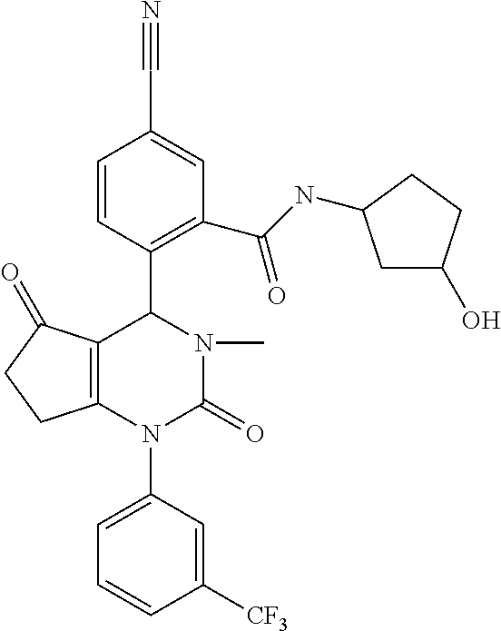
N#CC1=CC(C(NC2CC(O)CC2)=O)=C(C2C3=C(N(C4=CC=CC([CF3])=C4)C(=O)N2C)CCC3=O)C=C1
